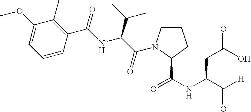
C1(OC)=CC=CC(C(NC(C(=O)N2CCCC2C(NC(C([H])=O)CC(O)=O)=O)C(C)C)=O)=C1C
